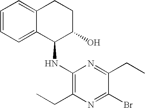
C1=CC=C2C(=C1)CCC(O)C2NC1=C(CC)N=C(Br)C(CC)=N1
